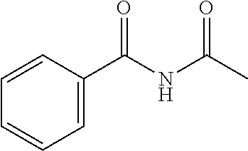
C1=CC(C(NC(C)=O)=O)=CC=C1
